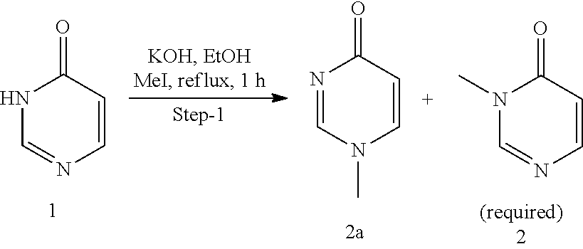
C1=NC=CC(=O)N1.C1=NC(=O)C=CN1C.C1=NC=CC(=O)N1C
